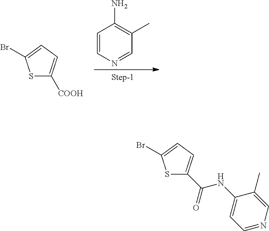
S1C([COOH])=CC=C1Br.C1=CN=CC(C)=C1N.S1C(C(=O)NC2=CC=NC=C2C)=CC=C1Br
